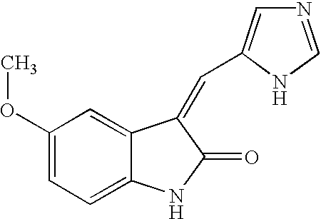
C1(OC)=CC=C2C(=C1)C(=CC1=CN=CN1)C(=O)N2
